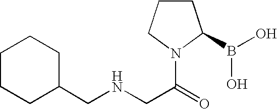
C(NCC(=O)N1C(B(O)O)CCC1)C1CCCCC1
